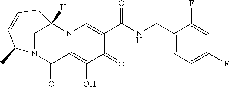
C1(F)=CC(F)=CC=C1CNC(C1=CN2C(=C(O)C1=O)C(=O)N1CC2([H])CC=CC1C)=O
